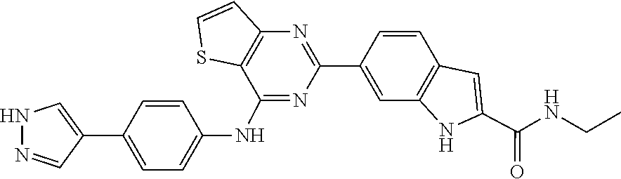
C12=C(N=C(C3=CC4=C(C=C3)C=C(C(NCC)=O)N4)N=C1NC1=CC=C(C3=CNN=C3)C=C1)C=CS2
